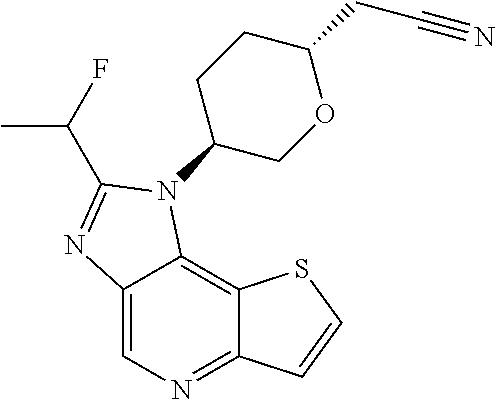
C12=CN=C3C(=C1N(C1COC(CC#N)CC1)C(C(F)C)=N2)SC=C3
